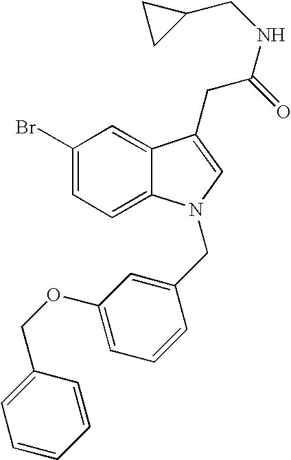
C1(Br)=CC=C2C(=C1)C(CC(=O)NCC1CC1)=CN2CC1=CC(OCC2=CC=CC=C2)=CC=C1
